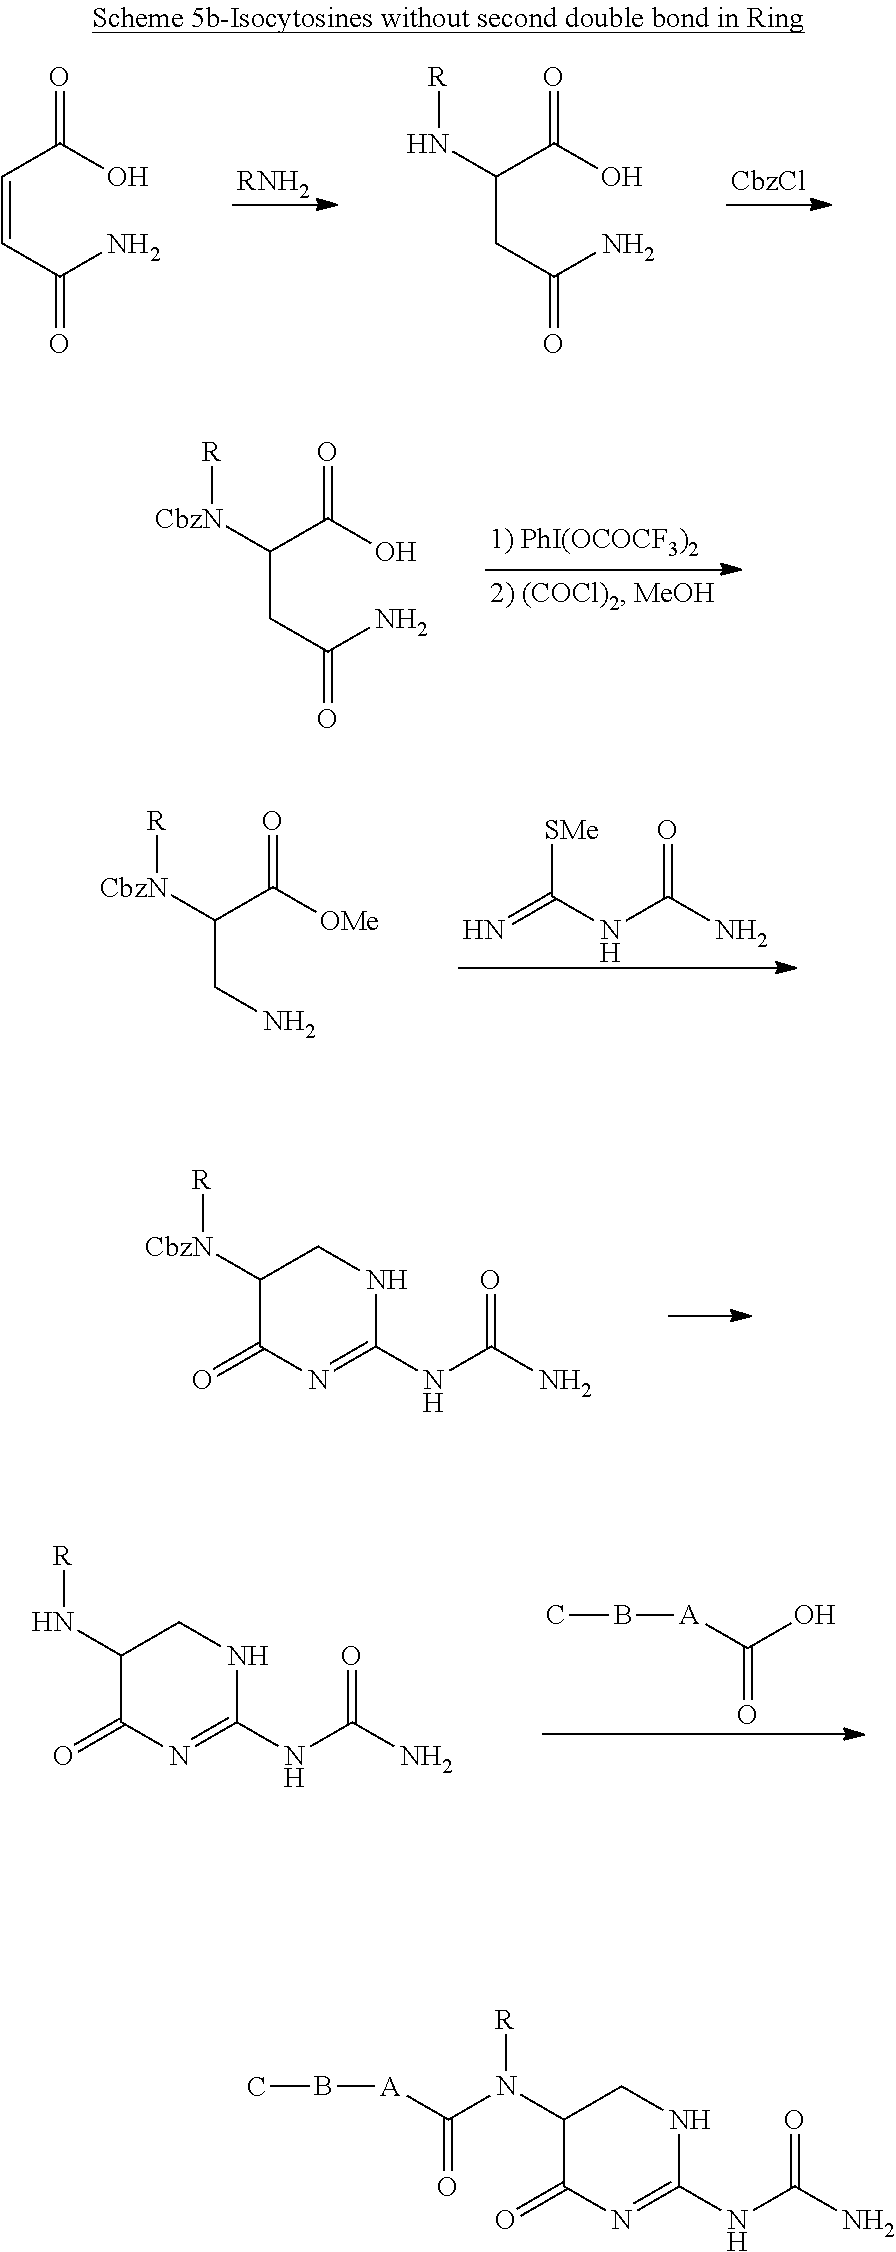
C(CC(N)=O)(C(O)=O)[CbzN][R].C(CN)(C([OMe])=O)[CbzN][R].O=C(N)NC(=N)[SMe].C1([CbzN][R])C(=O)N=C(NC(N)=O)NC1.C1(N[R])C(=O)N=C(NC(N)=O)NC1.O=C(O)[A]BC.[RNH2].[CbzCl].C(=CC(N)=O)C(O)=O.C(CC(N)=O)(C(O)=O)N[R].C1(N([R])C(=O)[A]BC)C(=O)N=C(NC(N)=O)NC1
